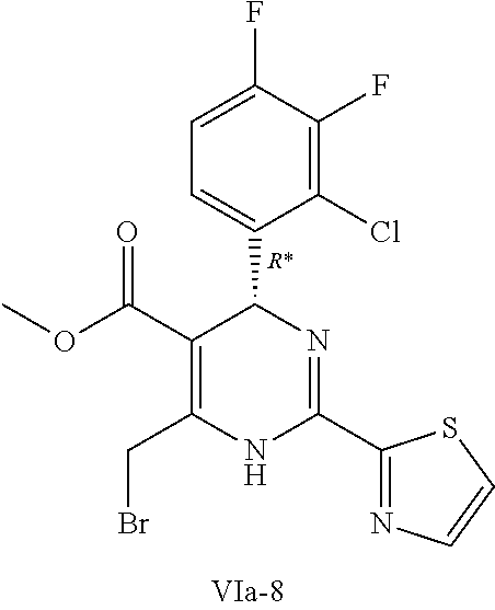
C1(C(OC)=O)=C(CBr)NC(C2=NC=CS2)=NC1C1=CC=C(F)C(F)=C1Cl
